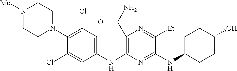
C1(C(N)=O)=C(NC2=CC(Cl)=C(N3CCN([Me])CC3)C(Cl)=C2)N=C(NC2CCC(O)CC2)C([Et])=N1
